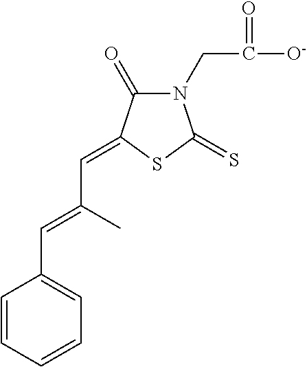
C1=CC=CC=C1C=C(C)C=C1C(=O)N(CC([O-])=O)C(=S)S1
